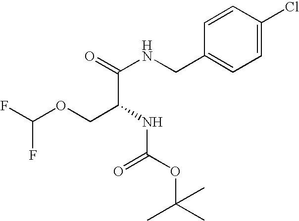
C1=C(Cl)C=CC(CNC(=O)C(NC(=O)OC(C)(C)C)COC(F)F)=C1
